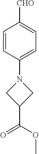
C1=CC(N2CC(C(OC)=O)C2)=CC=C1[CHO]
